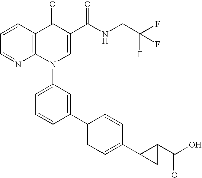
C1=CC2=C(N=C1)N(C1=CC=CC(C3=CC=C(C4C(C(O)=O)C4)C=C3)=C1)C=C(C(NCC(F)(F)F)=O)C2=O
